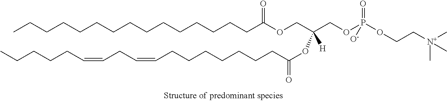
C(CCCCCCCC(OC(COC(CCCCCCCCCCCCCCC)=O)(COP(OCC[N+](C)(C)C)(=O)[O-])[H])=O)=CCC=CCCCCC
